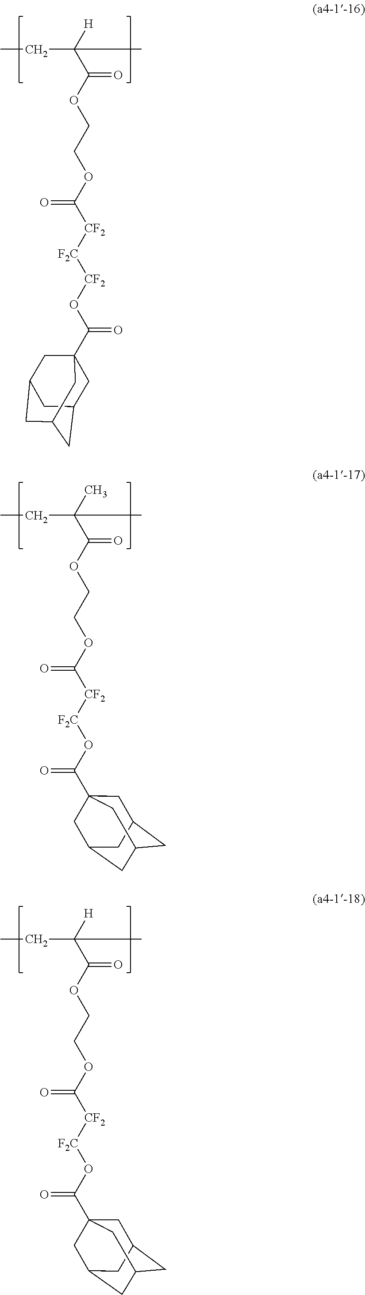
C1C2CC3CC(CC1(C(O[CF2][F2C][CF2]C(OCCOC(C([H])(CC)C)=O)=O)=O)C3)C2.C1C2CC3CC(CC1(C(O[F2C][CF2]C(OCCOC(C(C)(CC)C)=O)=O)=O)C3)C2.C1C2CC3CC(CC1(C(O[F2C][CF2]C(OCCOC(C([H])(CC)C)=O)=O)=O)C3)C2
